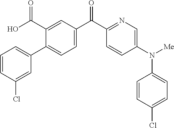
C1(C2=CC=CC(Cl)=C2)=CC=C(C(C2=NC=C(N(C3=CC=C(Cl)C=C3)[Me])C=C2)=O)C=C1C(O)=O
